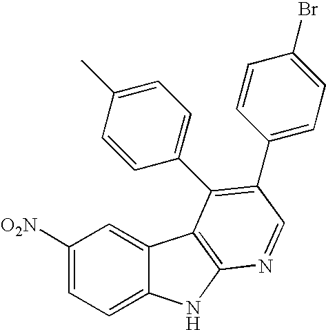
C1([O2N])=CC=C2C(=C1)C1=C(N2)N=CC(C2=CC=C(Br)C=C2)=C1C1=CC=C(C)C=C1
